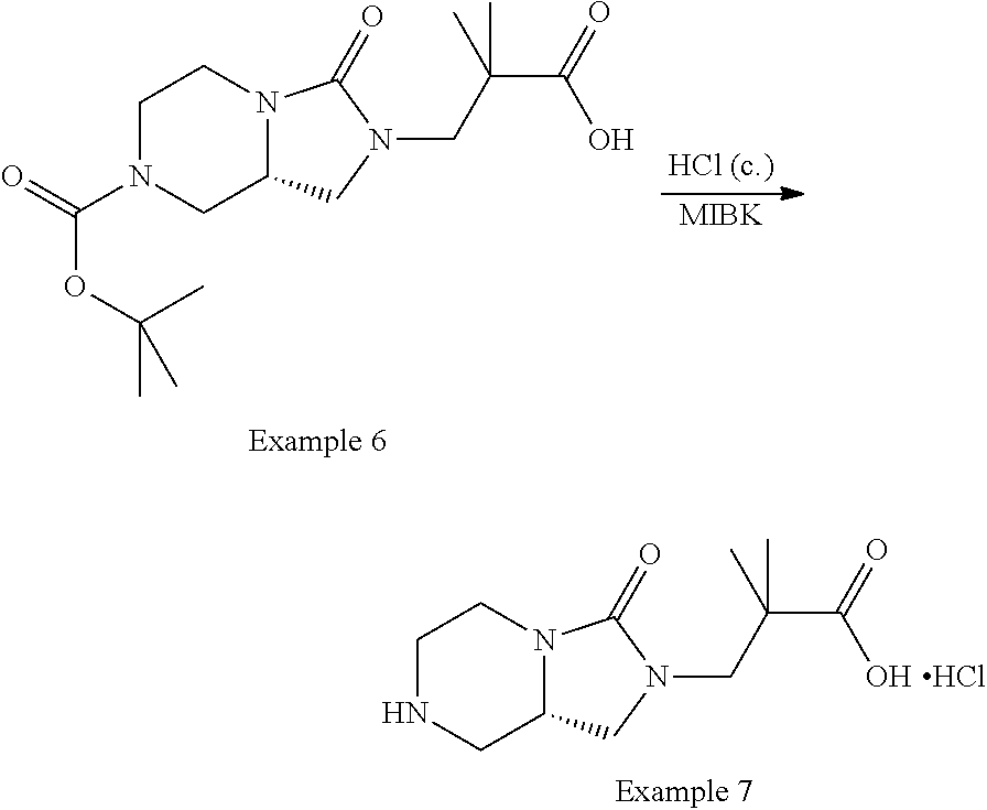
[MIBK].C1N(C(=O)OC(C)(C)C)CC2N(C1)C(=O)N(CC(C(O)=O)(C)C)C2.C1NCC2N(C1)C(=O)N(CC(C(O)=O)(C)C)C2.Cl
